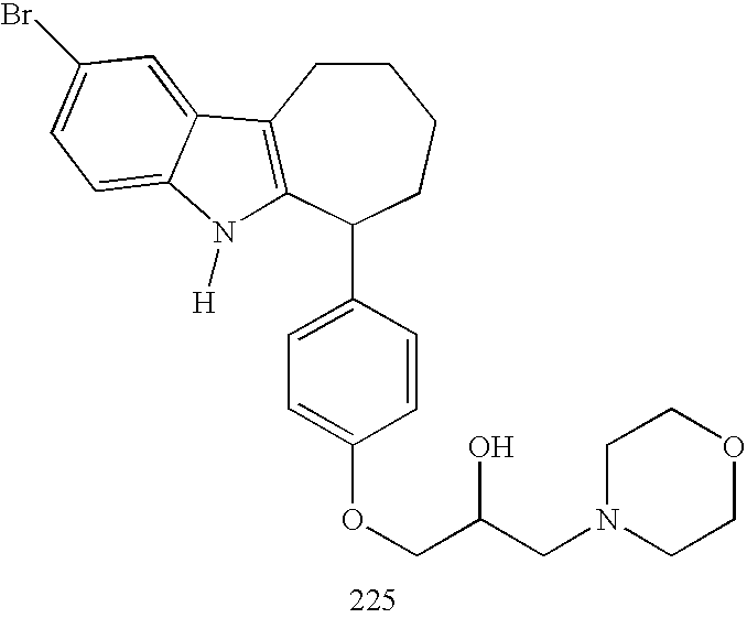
C1(C2=CC=C(OCC(CN3CCOCC3)O)C=C2)CCCCC2=C1N([H])C1=CC=C(Br)C=C21
